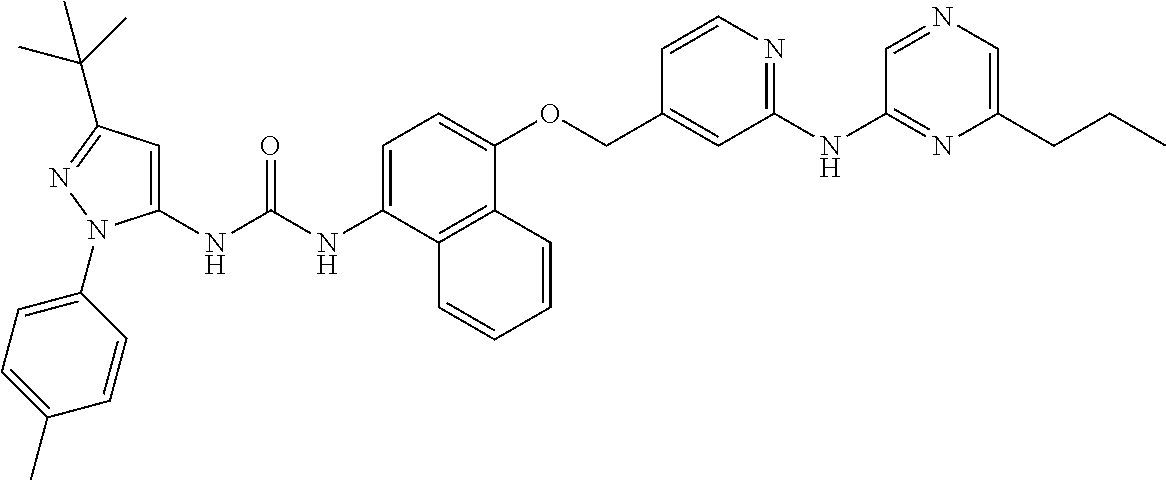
N(C(NC1=CC(C(C)(C)C)=NN1C1=CC=C(C)C=C1)=O)C1=CC=C(OCC2=CC(NC3=NC(CCC)=CN=C3)=NC=C2)C2=C1C=CC=C2
